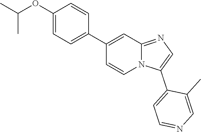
N12C(=NC=C1C1=CC=NC=C1C)C=C(C1=CC=C(OC(C)C)C=C1)C=C2
